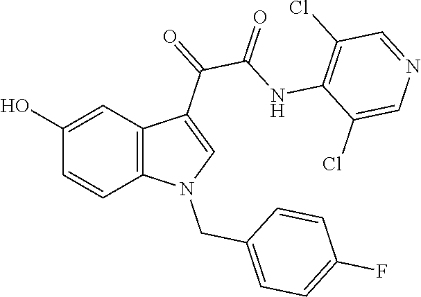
C12=C(C=C(O)C=C1)C(C(=O)C(NC1=C(Cl)C=NC=C1Cl)=O)=CN2CC1=CC=C(F)C=C1
